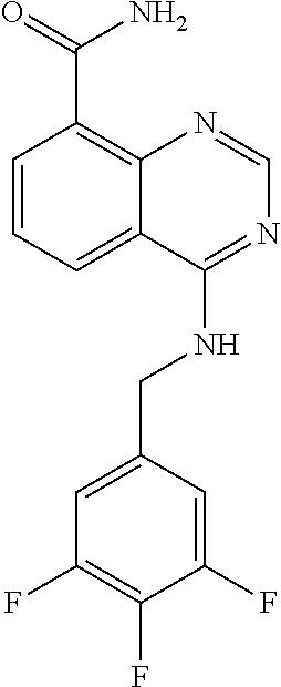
C1=CC=C2C(=C1C(=O)N)N=CN=C2NCC1=CC(F)=C(F)C(F)=C1
